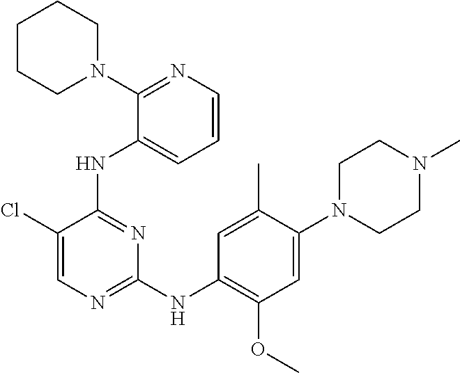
C1N(C2=CC(OC)=C(NC3=NC=C(Cl)C(NC4=CC=CN=C4N4CCCCC4)=N3)C=C2C)CCN(C)C1
